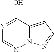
N1=C(O)C2=CC=NN2N=C1
